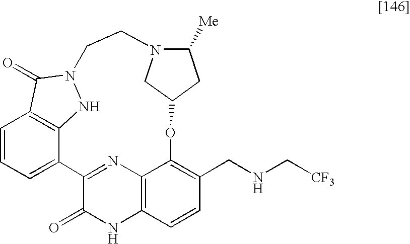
C1=CC=C2C3=C1C(=O)N(N3)CCN1C([Me])CC(OC3=C(CNC[CF3])C=CC4=C3N=C2C(=O)N4)C1
